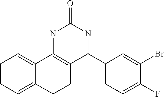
C1=CC=C2C(=C1)C1=C(CC2)C(C2=CC=C(F)C(Br)=C2)NC(=O)N1
